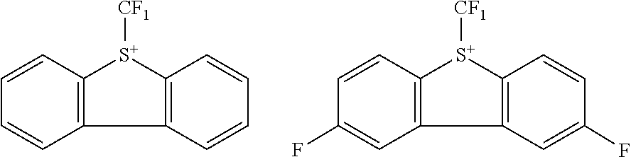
C12=C(C3=C(C=CC(F)=C3)[S+]1[CF1])C=C(F)C=C2.C12=C(C3=C(C=CC=C3)[S+]1[CF1])C=CC=C2
